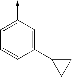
C1(C2CC2)=CC(->C)=CC=C1
